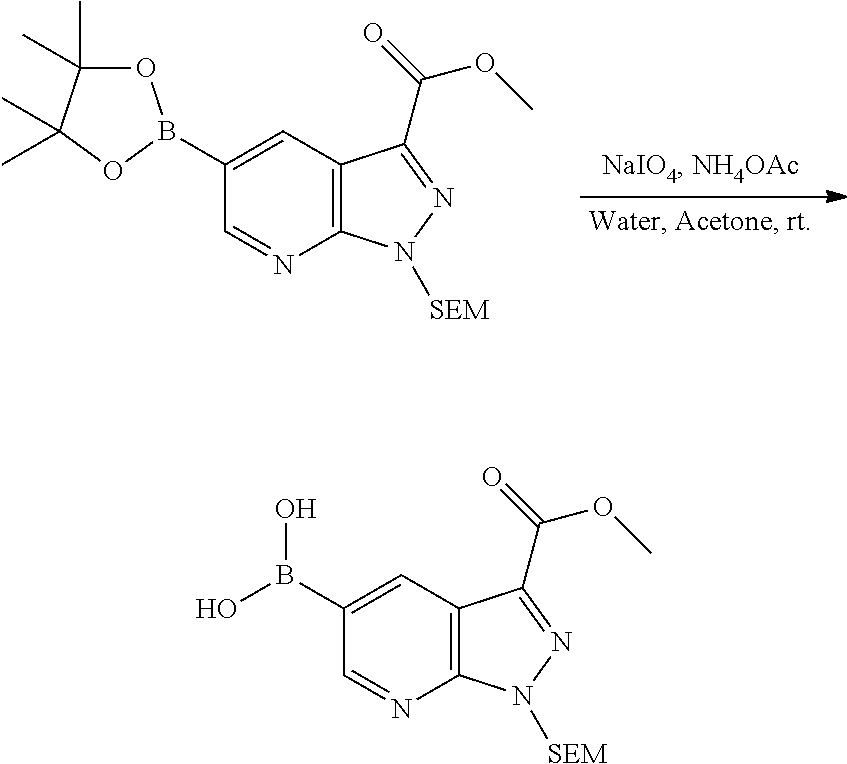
C1(B(O)O)=CC2=C(N=C1)N([SEM])N=C2C(=O)OC.C1(B2OC(C)(C)C(C)(C)O2)=CC2=C(N=C1)N([SEM])N=C2C(=O)OC
